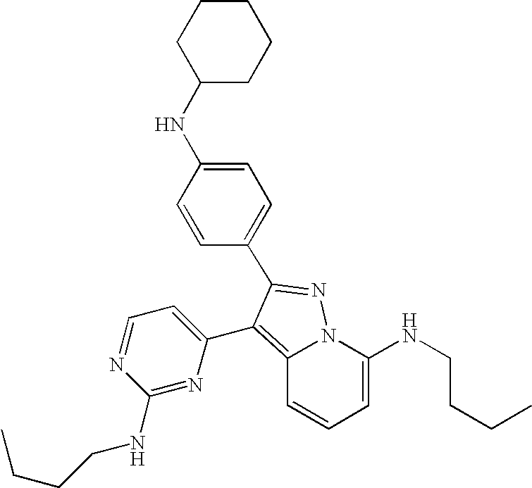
N(C1=CC=C(C2=NN3C(NCCCC)=CC=CC3=C2C2=CC=NC(NCCCC)=N2)C=C1)C1CCCCC1
